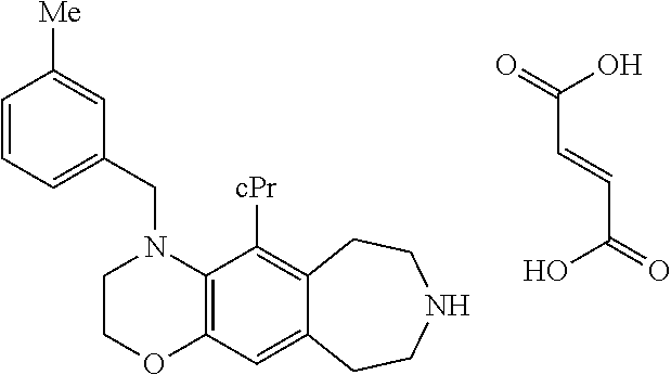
C(C=CC(=O)O)(=O)O.C1COC2=C(N1CC1=CC=CC([Me])=C1)C([cPr])=C1C(=C2)CCNCC1
